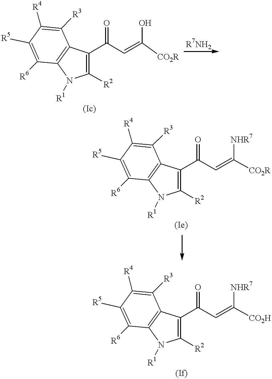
C1(C(C=C([CO2R])O)=O)=C([R2])N([R1])C2=C1C([R3])=C([R4])C([R5])=C2[R6].C1(C(C=C([NHR7])[CO2R])=O)=C([R2])N([R1])C2=C1C([R3])=C([R4])C([R5])=C2[R6].C1(C(C=C([NHR7])[CO2H])=O)=C([R2])N([R1])C2=C1C([R3])=C([R4])C([R5])=C2[R6]
